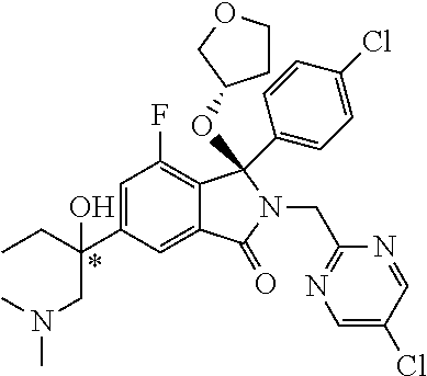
CCC(C1=CC(F)=C2C(=C1)C(=O)N(CC1=NC=C(Cl)C=N1)C2(OC1CCOC1)C1=CC=C(Cl)C=C1)(CN(C)C)O
